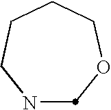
N1CCCCOC1
